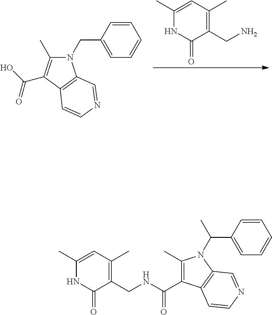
N1(CC2=CC=CC=C2)C(C)=C(C(O)=O)C2=C1C=NC=C2.C1=C(C)NC(=O)C(CN)=C1C.C(C1=CC=CC=C1)(C)N1C(C)=C(C(=O)NCC2=C(C)C=C(C)NC2=O)C2=C1C=NC=C2
